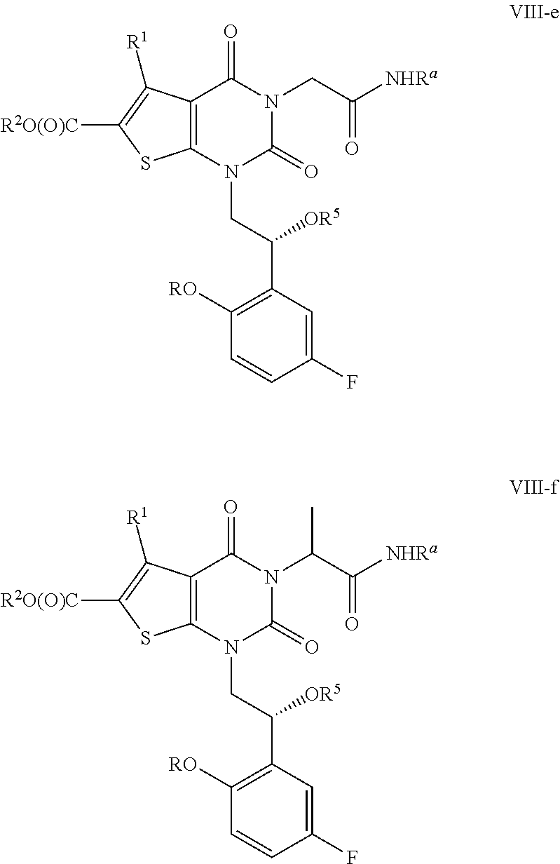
C12=C(N(CC(C3=C([RO])C=CC(F)=C3)[OR5])C(=O)N(CC([NHRa])=O)C1=O)SC([R2O(O)C])=C2[R1].C12=C(N(CC(C3=C([RO])C=CC(F)=C3)[OR5])C(=O)N(C(C([NHRa])=O)C)C1=O)SC([R2O(O)C])=C2[R1]
